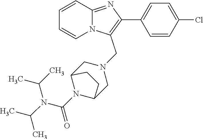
C1=CC=CN2C1=NC(C1=CC=C(Cl)C=C1)=C2CN1CC2N(C(N(C(C)C)C(C)C)=O)C(C1)CC2
